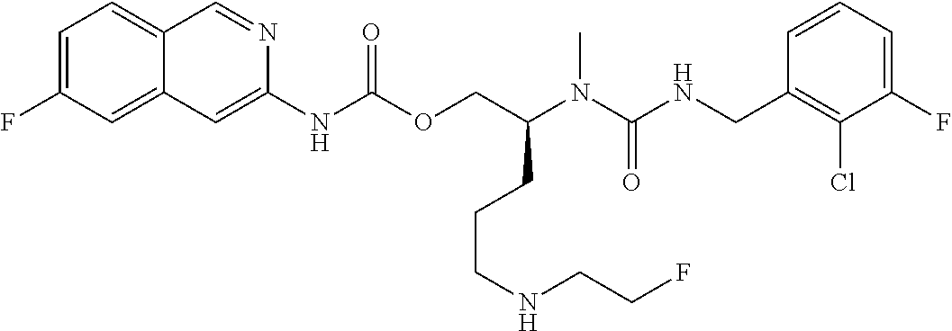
C1=CC(CNC(N(C(COC(NC2=CC3=CC(F)=CC=C3C=N2)=O)CCCNCCF)C)=O)=C(Cl)C(F)=C1
